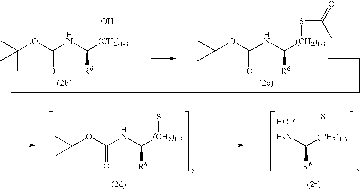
CC(OC(NC([(CH2)1-3]O)[R6])=O)(C)C.CC(OC(NC([(CH2)1-3]S)[R6])=O)(C)C.NC([(CH2)1-3]S)[R6].[HCl*].CC(OC(NC([(CH2)1-3]SC(=O)C)[R6])=O)(C)C
